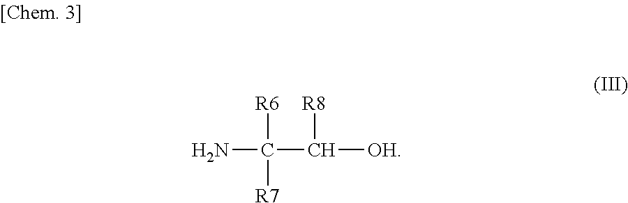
[R6]C(N)(C([R8])[OH])[R7]
